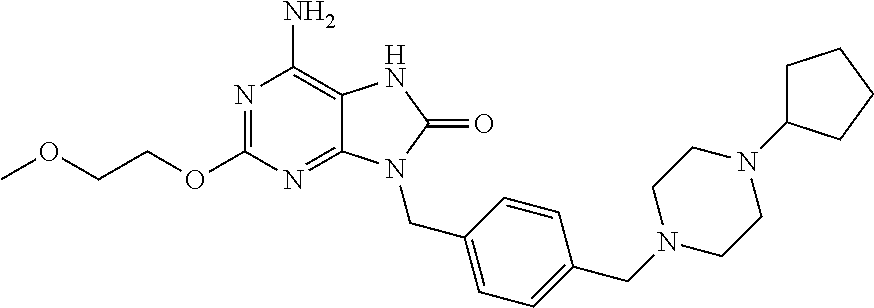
N1=C(OCCOC)N=C2C(=C1N)NC(=O)N2CC1=CC=C(CN2CCN(C3CCCC3)CC2)C=C1
